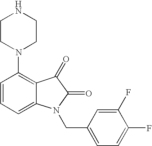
C1=CC=C2C(=C1N1CCNCC1)C(=O)C(=O)N2CC1=CC=C(F)C(F)=C1
